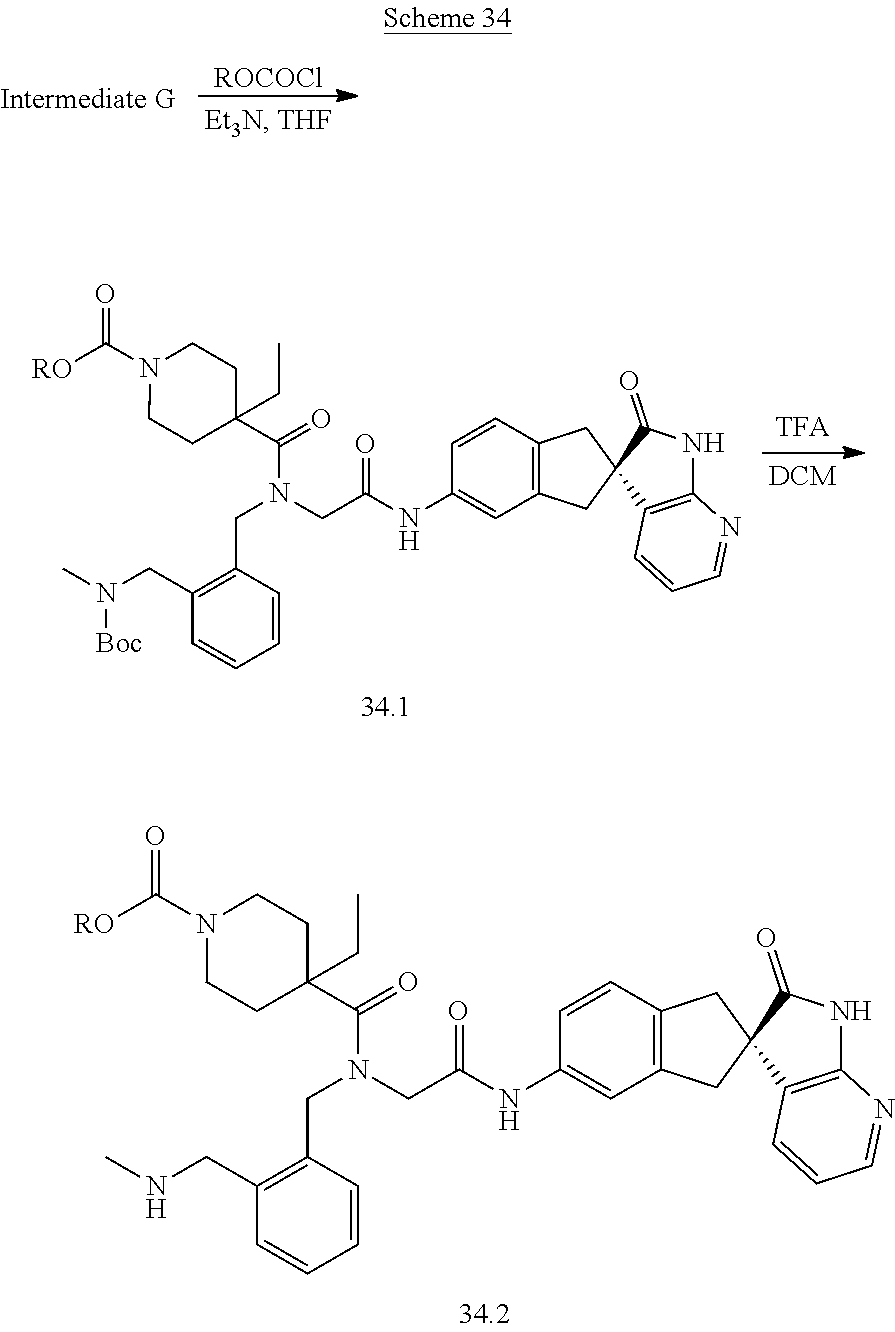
[RO]C(N1CCC(C(=O)N(CC(NC2=CC3=C(C=C2)CC2(C3)C3=C(NC2=O)N=CC=C3)=O)CC2=C(CNC)C=CC=C2)(CC)CC1)=O.[ROCOCl].[RO]C(N1CCC(C(=O)N(CC(NC2=CC3=C(C=C2)CC2(C3)C3=C(NC2=O)N=CC=C3)=O)CC2=C(CN(C)[Boc])C=CC=C2)(CC)CC1)=O
